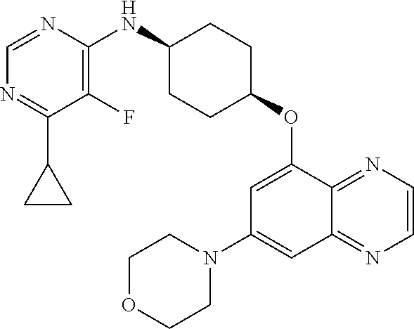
C1=NC(NC2CCC(OC3=CC(N4CCOCC4)=CC4=NC=CN=C34)CC2)=C(F)C(C2CC2)=N1
